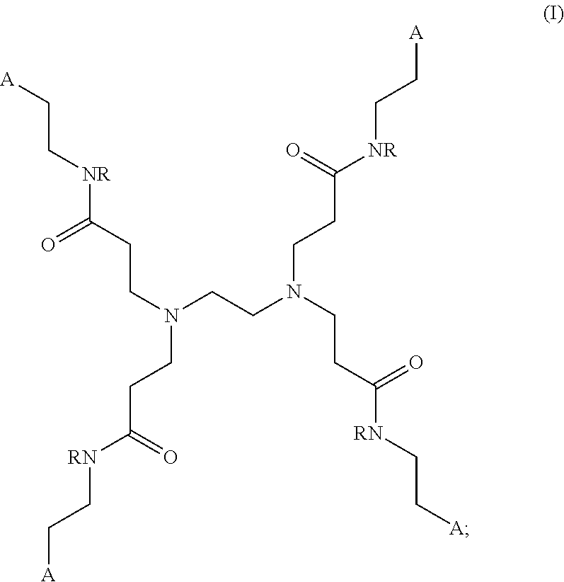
N(CCN(CCC([RN]CC[A])=O)CCC([NR]CC[A])=O)(CCC([NR]CC[A])=O)CCC([RN]CC[A])=O
